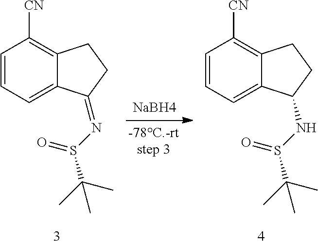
C12=C([CN])C=CC=C1C(NS(C(C)(C)C)=O)CC2.C12=C([CN])C=CC=C1C(=NS(C(C)(C)C)=O)CC2.[NaBH4]
